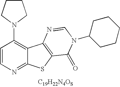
C1=CN=C2C(=C1N1CCCC1)C1=C(S2)C(=O)N(C2CCCCC2)C=N1.[C19H22N4OS]
